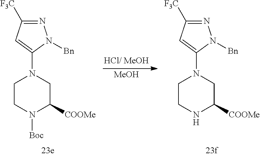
C1CN([Boc])C([COOMe])CN1C1=CC([F3C])=NN1[Bn].C1CNC([COOMe])CN1C1=CC([F3C])=NN1[Bn].[MeOH]
